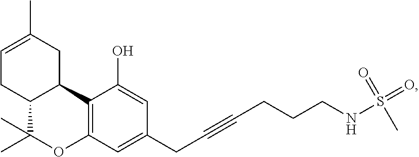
C1=C(C)CC2C(C1)C(C)(C)OC1=C2C(O)=CC(CC#CCCCNS(=O)(=O)C)=C1
